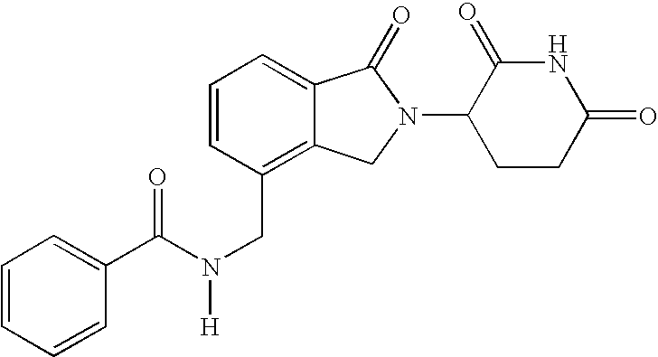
C1(C(N(CC2=C3C(=CC=C2)C(=O)N(C2CCC(=O)NC2=O)C3)[H])=O)=CC=CC=C1
